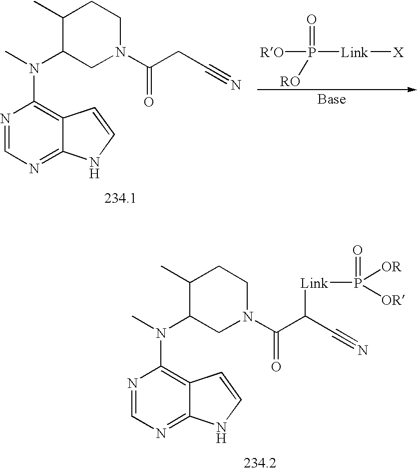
N1=CN=C2C(=C1N(C)C1CN(C(CC#N)=O)CCC1C)C=CN2.[RO]P([Link][X])(=O)[RO].N1=CN=C2C(=C1N(C)C1CN(C(C(C#N)[Link]P([OR])([OR])=O)=O)CCC1C)C=CN2
